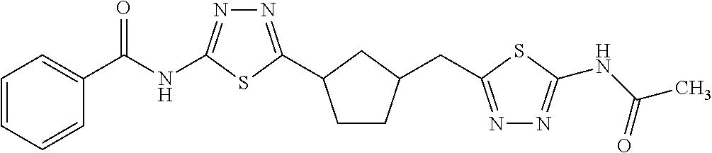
C1(C(NC2=NN=C(C3CCC(CC4=NN=C(NC(C)=O)S4)C3)S2)=O)=CC=CC=C1
